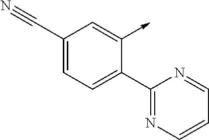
C1(C#N)=CC=C(C2=NC=CC=N2)C(->C)=C1
